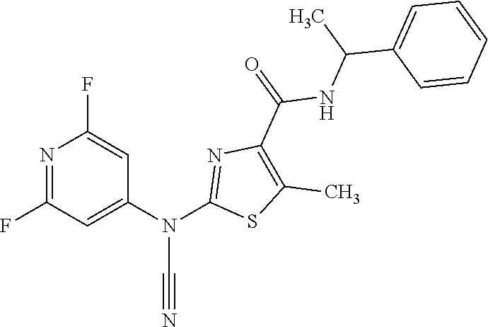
N1=C(F)C=C(N(C2=NC(C(NC(C3=CC=CC=C3)C)=O)=C(C)S2)C#N)C=C1F
